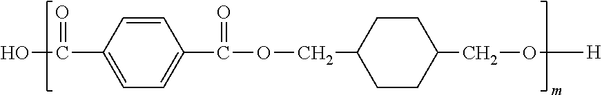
C1=CC(C(O)=O)=CC=C1C(OCC1CCC(CO[H])CC1)=O
